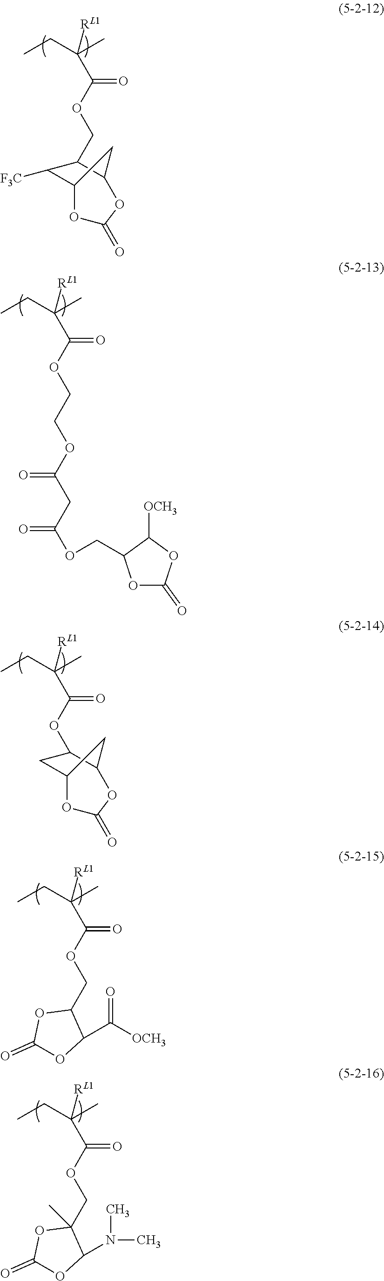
CCC(C)([RL1])C(OCC1C([F3C])C2CC1OC(=O)O2)=O.CCC(C)([RL1])C(OCCOC(CC(OCC1OC(=O)OC1[OCH3])=O)=O)=O.CCC(C)([RL1])C(OC1CC2CC1OC(=O)O2)=O.CCC(C)([RL1])C(OCC1OC(=O)OC1C([OCH3])=O)=O.CCC(C)([RL1])C(OCC1(C)OC(=O)OC1N(C)C)=O
